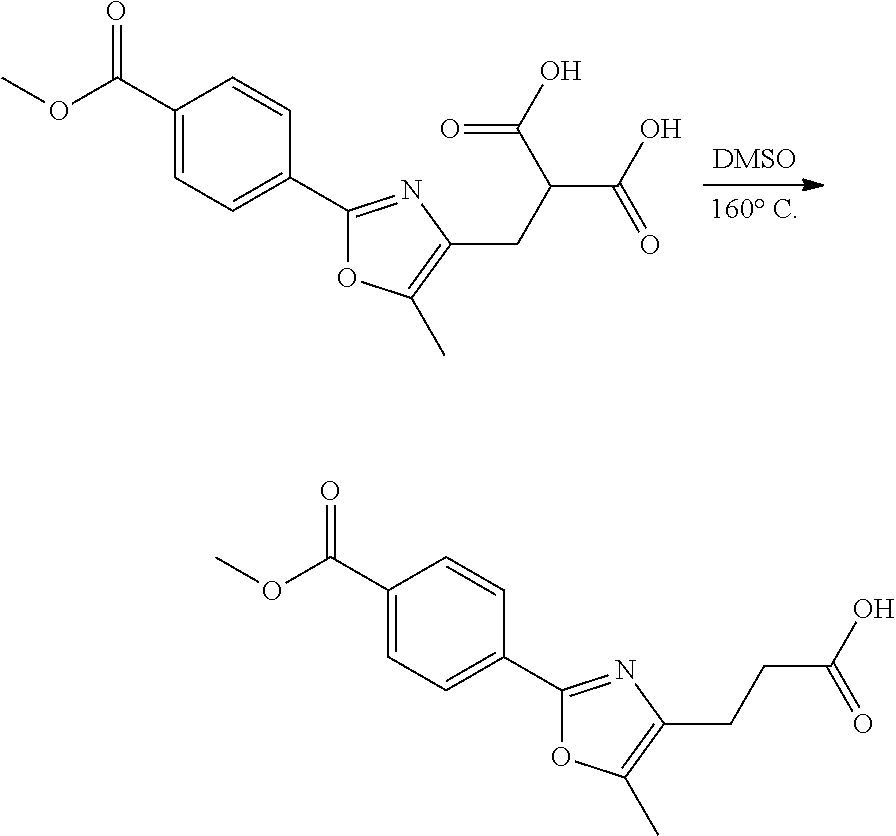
C1(C(OC)=O)=CC=C(C2=NC(CC(C(O)=O)C(O)=O)=C(C)O2)C=C1.C1(C(OC)=O)=CC=C(C2=NC(CCC(O)=O)=C(C)O2)C=C1
